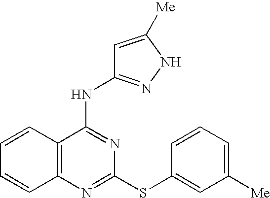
C1=CC2=C(C=C1)N=C(SC1=CC([Me])=CC=C1)N=C2NC1=NNC([Me])=C1
